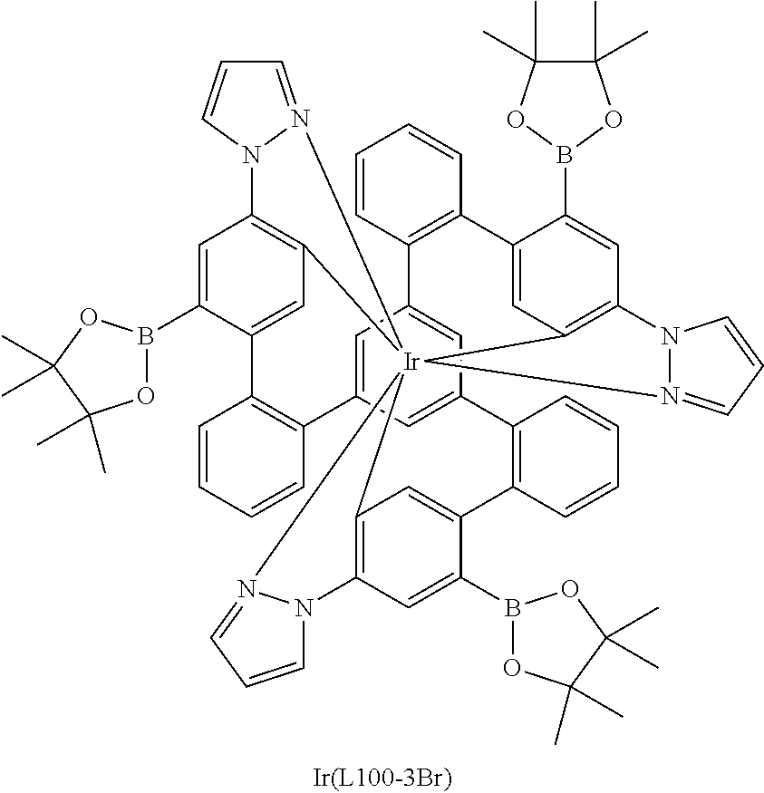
C1=C(B2OC(C)(C)C(C)(C)O2)C2=CC3=C1N1C=CC=N1[Ir]3145C3=C(C=C(B6OC(C)(C)C(C)(C)O6)C(=C3)C3=C(C6=CC(=CC(=C6)C6=C2C=CC=C6)C2=C(C=CC=C2)C2=CC1=C(C=C2B1OC(C)(C)C(C)(C)O1)N1C=CC=N14)C=CC=C3)N1N5=CC=C1
